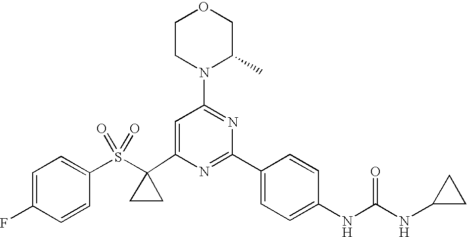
C1(C2(S(C3=CC=C(F)C=C3)(=O)=O)CC2)=CC(N2C(C)COCC2)=NC(C2=CC=C(NC(=O)NC3CC3)C=C2)=N1
